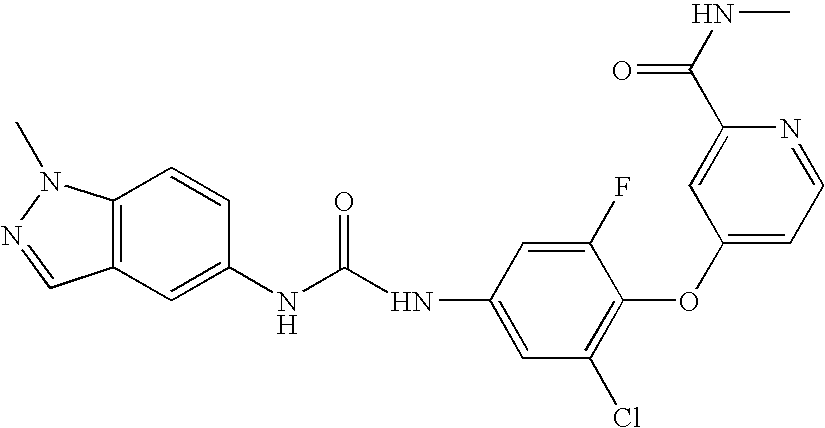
C12=C(N(C)N=C1)C=CC(NC(NC1=CC(Cl)=C(OC3=CC=NC(C(NC)=O)=C3)C(F)=C1)=O)=C2
